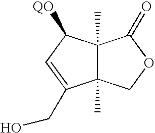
C12(C)C(C)(COC1=O)C(CO)=CC2[QO]
